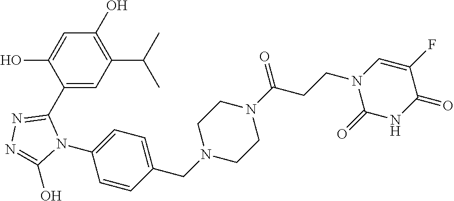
C1(C2=NN=C(O)N2C2=CC=C(CN3CCN(C(CCN4C(=O)NC(=O)C(F)=C4)=O)CC3)C=C2)=CC(C(C)C)=C(O)C=C1O
